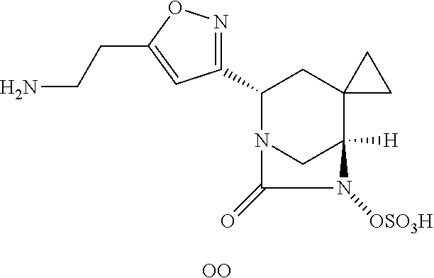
C1(C2CC3(C4([H])CN2C(=O)N4[OSO3H])CC3)=NOC(CCN)=C1.[OO]
